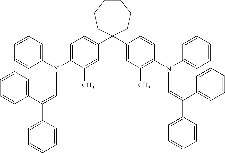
C1=CC=C(N(C2=CC=C(C3(C4=CC(C)=C(N(C5=CC=CC=C5)C=C(C5=CC=CC=C5)C5=CC=CC=C5)C=C4)CCCCCC3)C=C2C)C=C(C2=CC=CC=C2)C2=CC=CC=C2)C=C1
